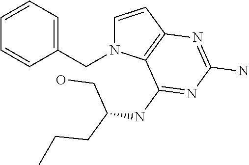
C1=CC2=C(N1CC1=CC=CC=C1)C(NC(CO)CCC)=NC(N)=N2
